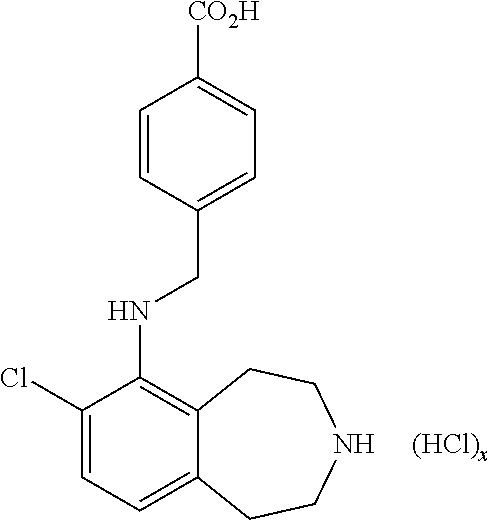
C1(Cl)=CC=C2C(=C1NCC1=CC=C([CO2H])C=C1)CCNCC2
